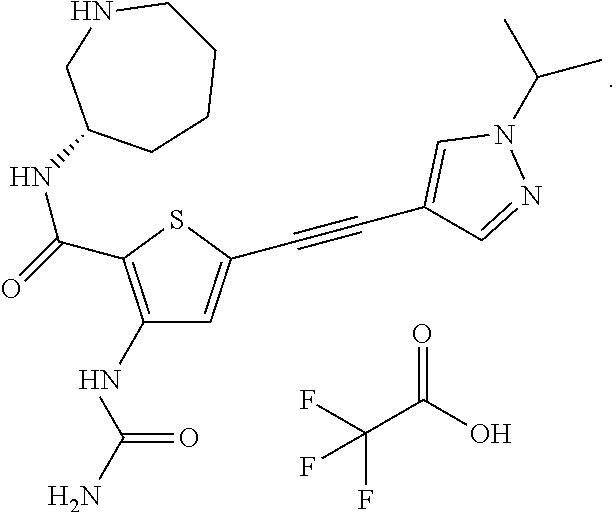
C1(NC(N)=O)=C(C(=O)NC2CCCCNC2)SC(C#CC2=CN(C(C)C)N=C2)=C1.O=C(C(F)(F)F)O
